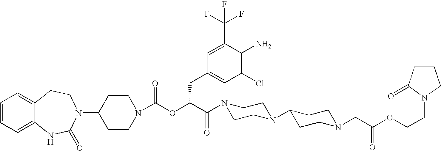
C1=CC=C2C(=C1)CCN(C1CCN(C(OC(C(N3CCN(C4CCN(CC(OCCN5C(=O)CCC5)=O)CC4)CC3)=O)CC3=CC(Cl)=C(N)C(C(F)(F)F)=C3)=O)CC1)C(=O)N2
